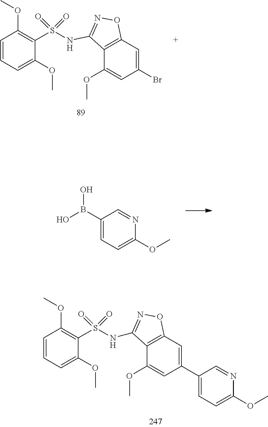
C1=CC=C(OC)C(S(=O)(=O)NC2=NOC3=C2C(OC)=CC(C2=CC=C(OC)N=C2)=C3)=C1OC.C1=CC=C(OC)C(S(=O)(=O)NC2=NOC3=C2C(OC)=CC(Br)=C3)=C1OC.C1(B(O)O)=CC=C(OC)N=C1
